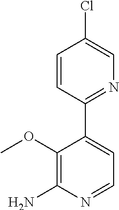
NC1=C(OC)C(C2=NC=C(Cl)C=C2)=CC=N1
